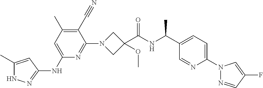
N1C(C)=CC(NC2=CC(C)=C(C#N)C(N3CC(C(NC(C4=CC=C(N5N=CC(F)=C5)N=C4)C)=O)(OC)C3)=N2)=N1
